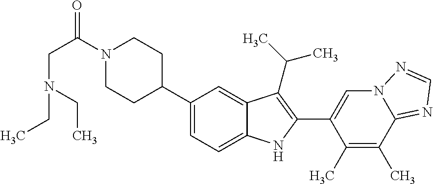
N1(C(CN(CC)CC)=O)CCC(C2=CC=C3C(=C2)C(C(C)C)=C(C2=CN4C(=NC=N4)C(C)=C2C)N3)CC1
